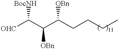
[OHC]C(C(C(CCCC)[OBn])[OBn])[BocNH]
